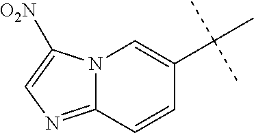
C12=NC=C([O2N])N1C=C(C(C)(C)C)C=C2
